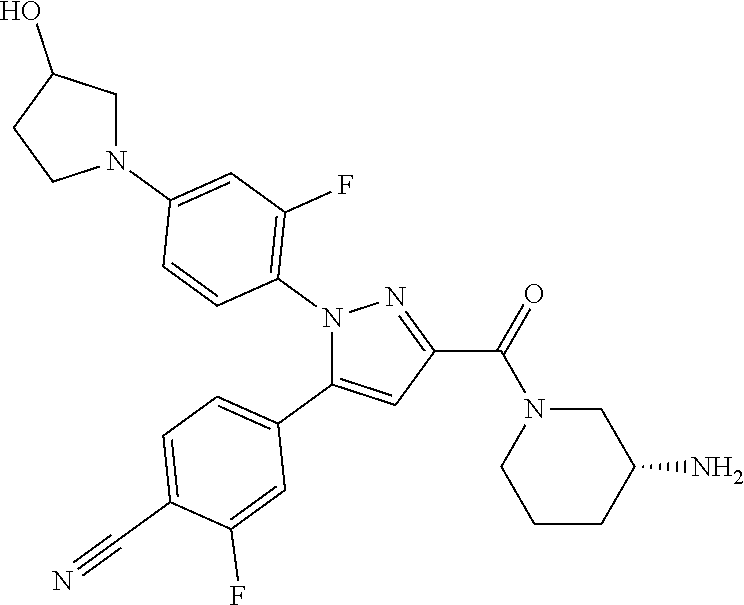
C1=C(C#N)C(F)=CC(C2=CC(C(=O)N3CCCC(N)C3)=NN2C2=C(F)C=C(N3CC(O)CC3)C=C2)=C1
